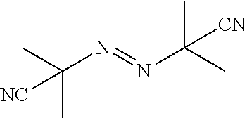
C(N=NC([CN])(C)C)([NC])(C)C
